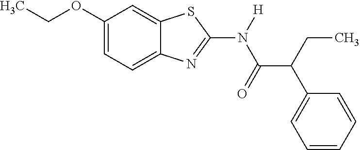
C1(OCC)=CC=C2C(=C1)SC(N(C(C(C1=CC=CC=C1)CC)=O)[H])=N2
